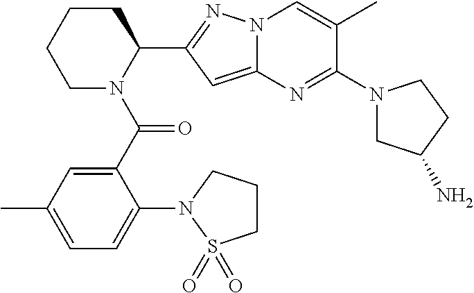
C1CCCN(C(=O)C2=CC(C)=CC=C2N2CCCS2(=O)=O)C1C1=NN2C(=C1)N=C(N1CC(N)CC1)C(C)=C2
